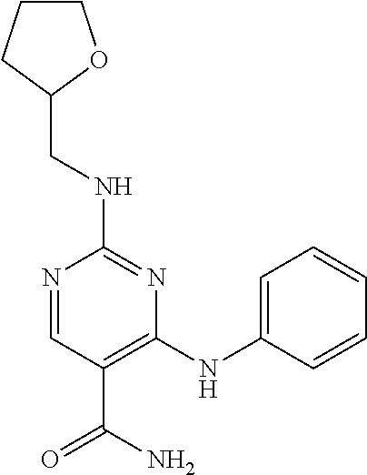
C1(NCC2CCCO2)=NC(NC2=CC=CC=C2)=C(C(=O)N)C=N1
